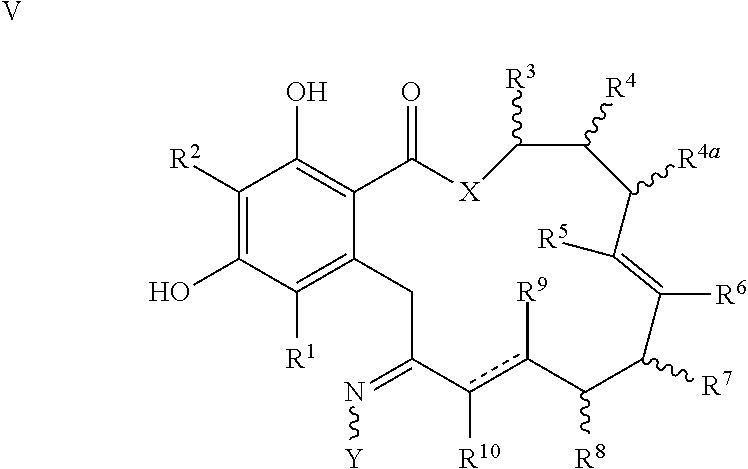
C1([R2])=C(O)C([R1])=C2C(=C1O)C(=O)[X]C([R3])C([R4])C([R4a])C([R5])=C([R6])C([R7])C([R8])c([R9])c([R10])C(=N[Y])C2.[V]
